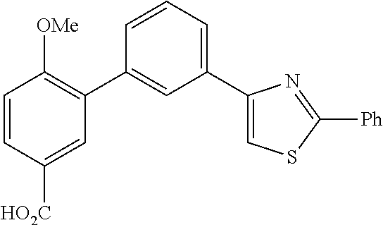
C1=CC([HO2C])=CC(C2=CC(C3=CSC([Ph])=N3)=CC=C2)=C1[OMe]
